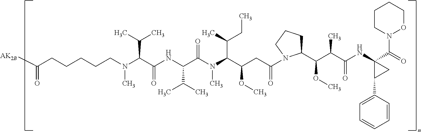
[AK2B]C(CCCCCN(C(C(NC(C(N(C(C(CC(=O)N1C(C(C(C(NC2(C(=O)N3OCCCC3)C(C3=CC=CC=C3)C2)=O)C)OC)CCC1)OC)C(C)CC)C)=O)C(C)C)=O)C(C)C)C)=O
